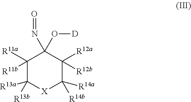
C1([R11a])([R11b])C([R13a])([R13b])[X]C([R14a])([R14b])C([R12a])([R12b])C1(N=O)O[D]
